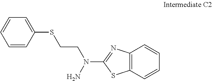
C12=C(C=CC=C1)SC(N(N)CCSC1=CC=CC=C1)=N2
